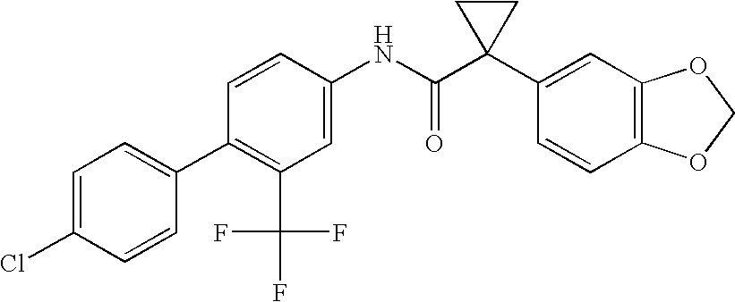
C1(NC(C2(C3=CC4=C(C=C3)OCO4)CC2)=O)=CC(C(F)(F)F)=C(C2=CC=C(Cl)C=C2)C=C1
